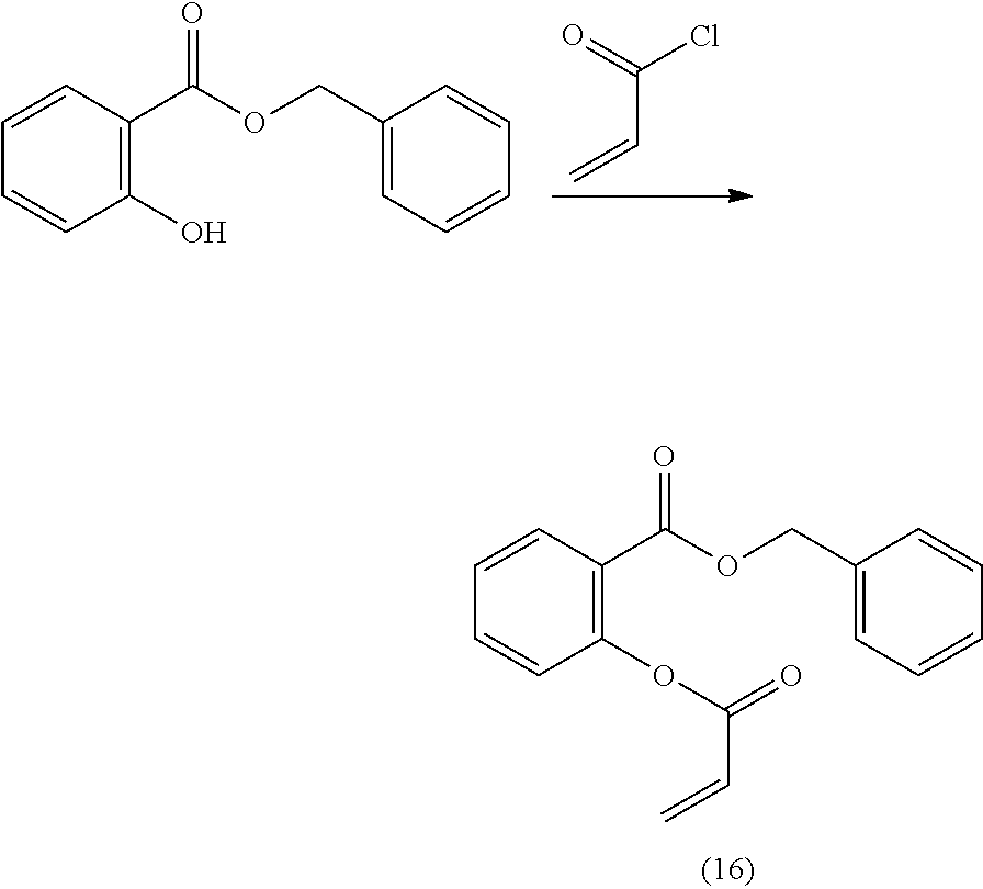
C1=CC(C(OCC2=CC=CC=C2)=O)=C(O)C=C1.C(C=C)(=O)Cl.C1=CC(C(OCC2=CC=CC=C2)=O)=C(OC(C=C)=O)C=C1
